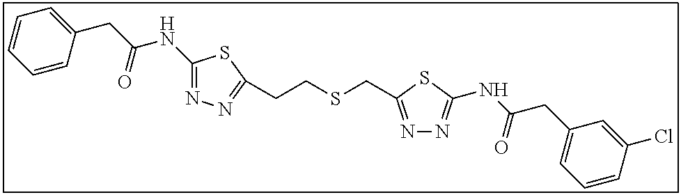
C1(NC(CC2=CC=CC=C2)=O)=NN=C(CCSCC2=NN=C(NC(CC3=CC=CC(Cl)=C3)=O)S2)S1
